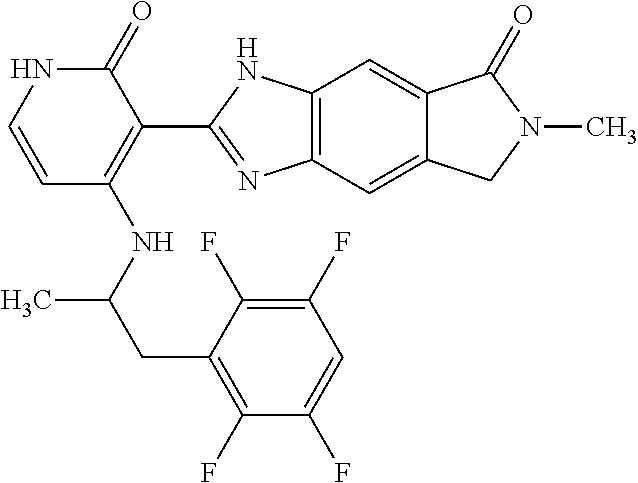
C(C(NC1=C(C2=NC3=C(C=C4C(=C3)CN(C)C4=O)N2)C(=O)NC=C1)C)C1=C(F)C(F)=CC(F)=C1F
